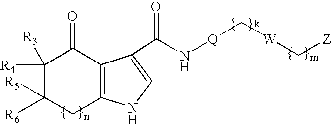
C12=C(C(C(=O)N[Q]C[W]C[Z])=CN1)C(=O)C([R4])([R3])C([R6])([R5])C2
